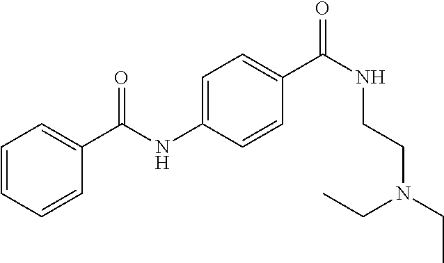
C1=CC=CC(C(NC2=CC=C(C(NCCN(CC)CC)=O)C=C2)=O)=C1
